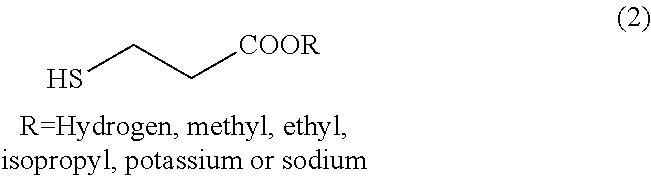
SCC[COOR]
